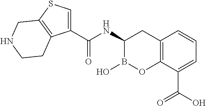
C(NC1B(O)OC2=C(C1)C=CC=C2C(=O)O)(=O)C1=CSC2=C1CCNC2
